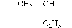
CCC([C2H5])C
